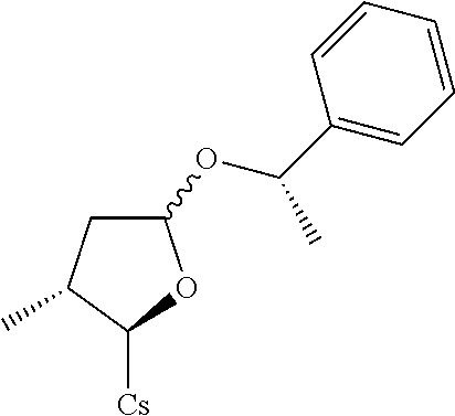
C1(OC(C2=CC=CC=C2)C)CC(C)C([Cs])O1
